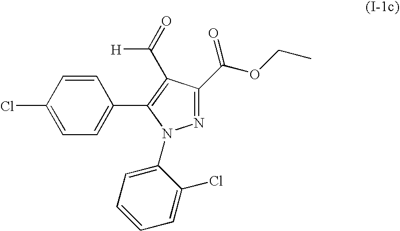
C1=CC(Cl)=CC=C1C1=C(C(=O)[H])C(C(OCC)=O)=NN1C1=CC=CC=C1Cl
